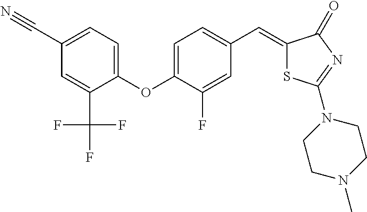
C1(OC2=CC=C(C=C3SC(N4CCN(C)CC4)=NC3=O)C=C2F)=CC=C(C#N)C=C1C(F)(F)F
